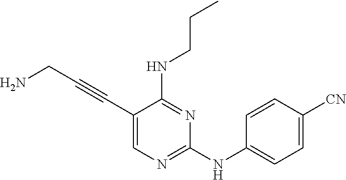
NCC#CC1=CN=C(NC2=CC=C([CN])C=C2)N=C1NCCC
